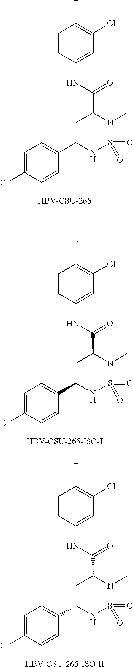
C1=CC(NC(C2CC(C3=CC=C(Cl)C=C3)NS(=O)(=O)N2C)=O)=CC(Cl)=C1F.[HBV-CSU-265].C1=CC(NC(C2CC(C3=CC=C(Cl)C=C3)NS(=O)(=O)N2C)=O)=CC(Cl)=C1F.[HBV-CSU-265-ISO-I].C1=CC(NC(C2CC(C3=CC=C(Cl)C=C3)NS(=O)(=O)N2C)=O)=CC(Cl)=C1F.[HBV-CSU-265-ISO-II]
